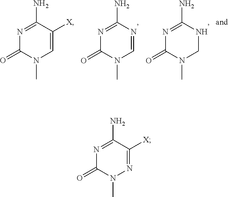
C1(N)=NC(=O)N(C)C=C1[X].C1(N)=NC(=O)N(C)C=N1.C1(N)=NC(=O)N(C)CN1.C1(N)=NC(=O)N(C)N=C1[X]
